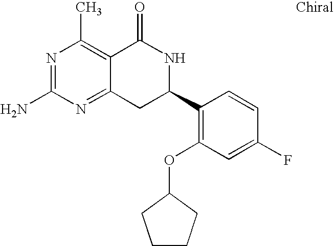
N1=C(N)N=C2C(=C1C)C(=O)NC(C1=C(OC3CCCC3)C=C(F)C=C1)C2
